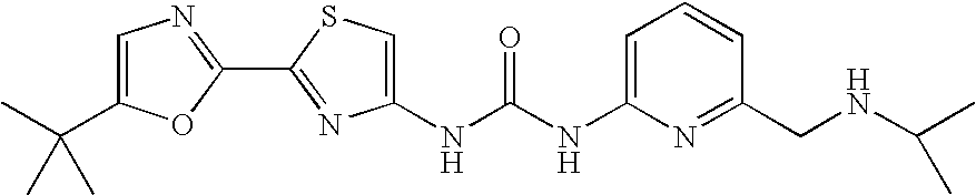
N(C(NC1=CC=CC(CNC(C)C)=N1)=O)C1=CSC(C2=NC=C(C(C)(C)C)O2)=N1
